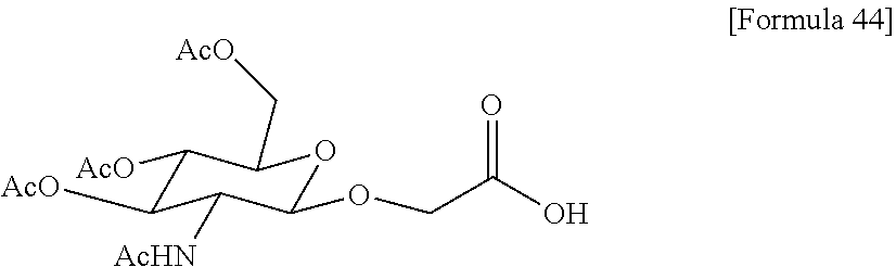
C1([AcO])C([AcO])C([AcHN])C(OCC(=O)O)OC1C[AcO]
